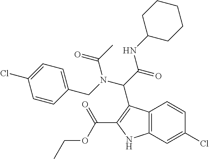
C12=C(C=C(Cl)C=C1)NC(C(OCC)=O)=C2C(C(=O)NC1CCCCC1)N(CC1=CC=C(Cl)C=C1)C(C)=O
